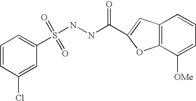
C1=CC(Cl)=CC(S(NNC(=O)C2=CC3=C(C([OMe])=CC=C3)O2)(=O)=O)=C1
